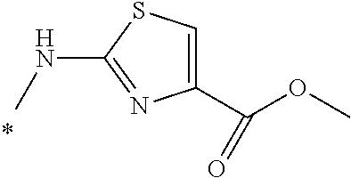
C1(C(=O)OC)=CSC(NC)=N1
